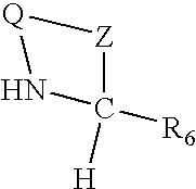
[Z]1C([H])([R6])N[Q]1
